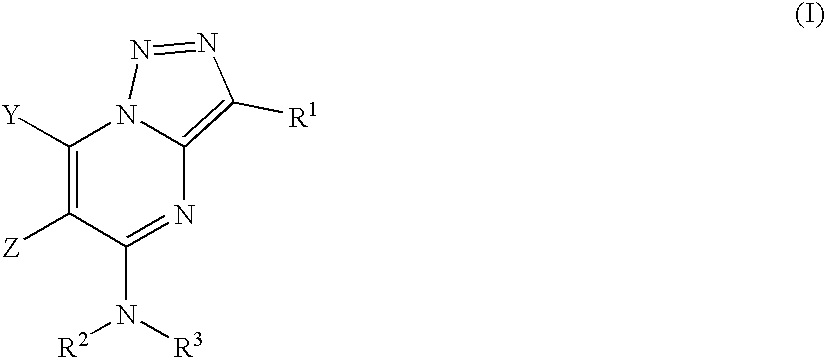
C1([Y])=C([Z])C(N([R2])[R3])=NC2=C([R1])N=NN12
